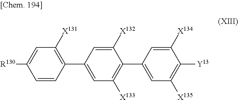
C1=CC(C2=CC([X133])=C(C3=CC([X135])=C([Y13])C([X134])=C3)C([X132])=C2)=C([X131])C=C1[R130]
